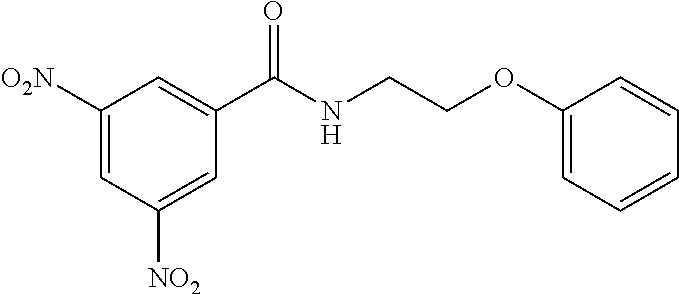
C1([O2N])=CC([NO2])=CC(C(NCCOC2=CC=CC=C2)=O)=C1
